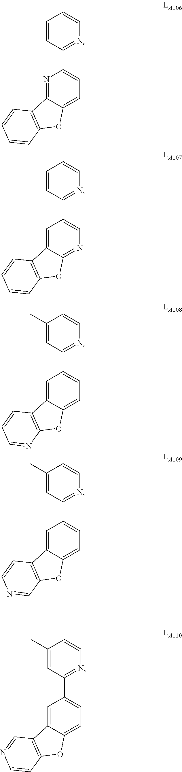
C1=CC(C2=CC=C3C(=N2)C2=C(O3)C=CC=C2)=NC=C1.C1=CC(C2=CN=C3C(=C2)C2=C(O3)C=CC=C2)=NC=C1.C1(C)=CC(C2=CC=C3C(=C2)C2=C(O3)N=CC=C2)=NC=C1.C1(C)=CC(C2=CC=C3C(=C2)C2=C(O3)C=NC=C2)=NC=C1.C1(C)=CC(C2=CC=C3C(=C2)C2=C(O3)C=CN=C2)=NC=C1
